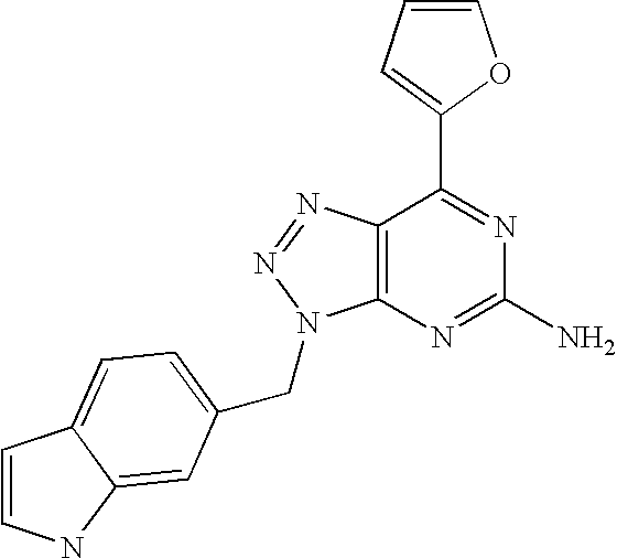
C1=CC=C(C2=NC(N)=NC3=C2N=NN3CC2=CC=C3C=CNC3=C2)O1
